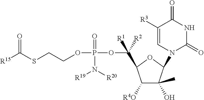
C([R1])([R2])(C1C([R4O])C(O)(C)C(N2C(=O)NC(=O)C([R3])=C2)O1)OP(=O)(N([R20])[R19])OCCSC([R15])=O
